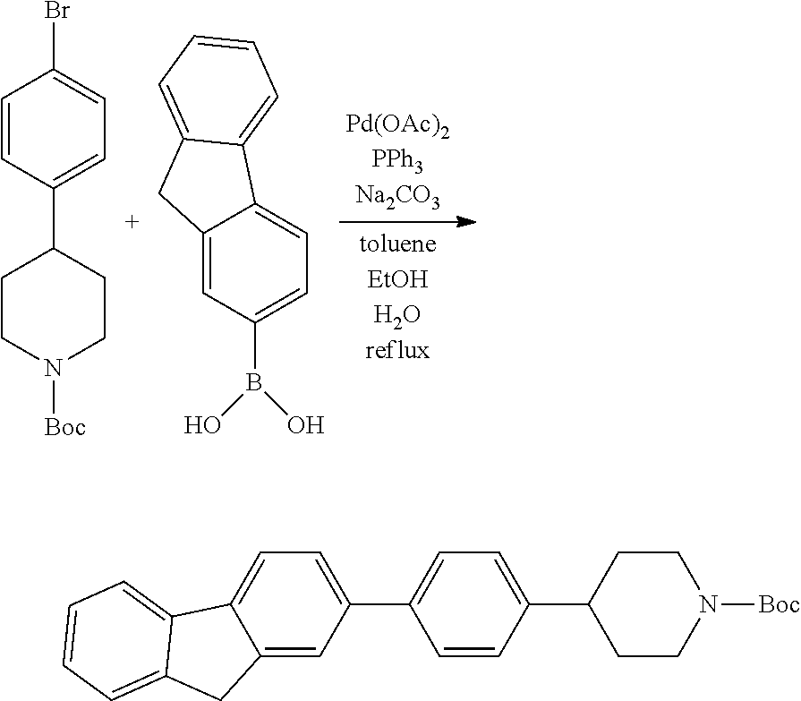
C12=CC(B(O)O)=CC=C1C1=CC=CC=C1C2.C1=CC(C2CCN([Boc])CC2)=CC=C1Br.C1(C2=CC=C(C3CCN([Boc])CC3)C=C2)=CC=C2C(=C1)CC1=CC=CC=C21
